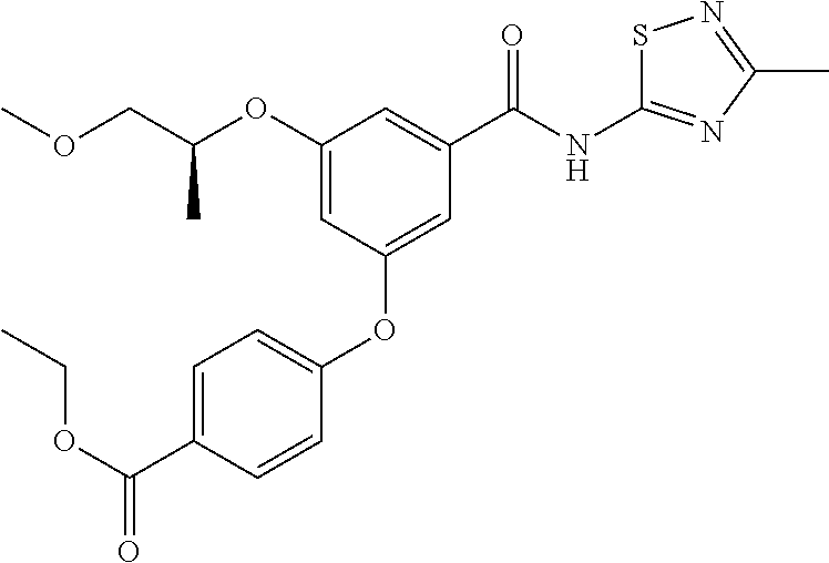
C1(OC(COC)C)=CC(OC2=CC=C(C(OCC)=O)C=C2)=CC(C(NC2=NC(C)=NS2)=O)=C1
